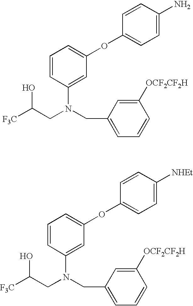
[F3C]C(CN(CC1=CC=CC([OCF2CF2H])=C1)C1=CC(OC2=CC=C(N)C=C2)=CC=C1)O.[F3C]C(CN(CC1=CC=CC([OCF2CF2H])=C1)C1=CC(OC2=CC=C([NHEt])C=C2)=CC=C1)O
